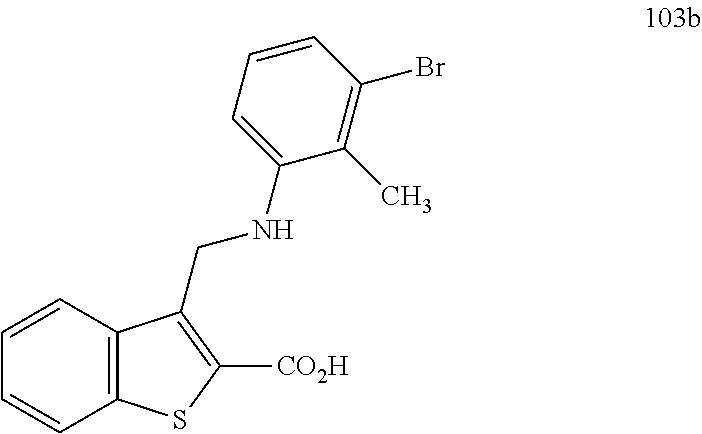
C12=C(C=CC=C1)C(CNC1=CC=CC(Br)=C1C)=C([CO2H])S2
